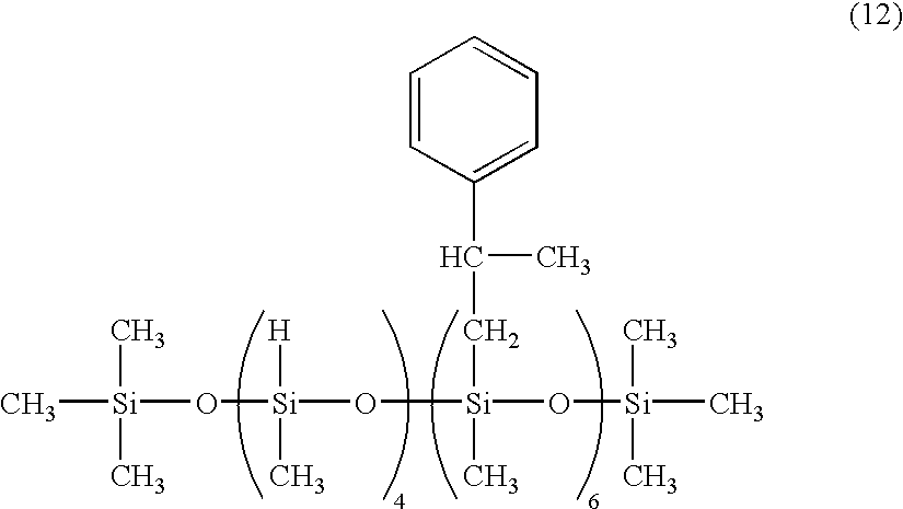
C[Si](C)(C)O[Si]([H])(C)O[Si](CC(C)C1=CC=CC=C1)(C)O[Si](C)(C)C
